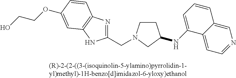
C1CN(CC2=NC3=C(N2)C=C(OCCO)C=C3)CC1NC1=CC=CC2=CN=CC=C12
